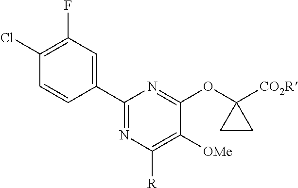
C1(C2=CC(F)=C(Cl)C=C2)=NC([R])=C([OMe])C(OC2([CO2R])CC2)=N1
